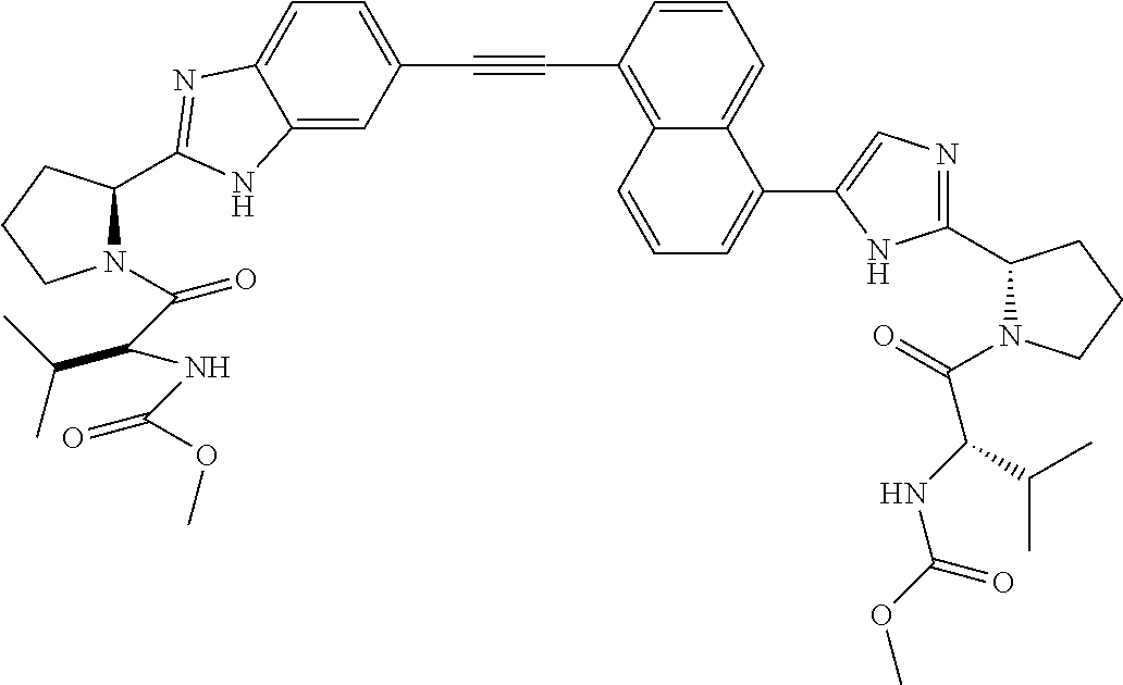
C1=CC(C#CC2=CC=C3C(=C2)NC(C2N(C(C(NC(OC)=O)C(C)C)=O)CCC2)=N3)=C2C(=C1)C(C1=CN=C(C3N(C(=O)C(NC(OC)=O)C(C)C)CCC3)N1)=CC=C2
